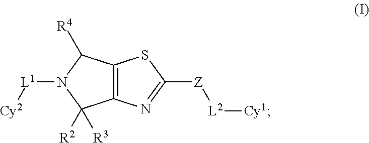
C12=C(N=C([Z][L2][Cy1])S1)C([R2])([R3])N([L1][Cy2])C2[R4]
